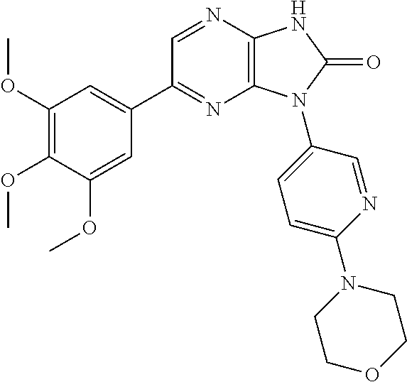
C1(OC)=C(OC)C(OC)=CC(C2=NC3=C(N=C2)NC(=O)N3C2=CC=C(N3CCOCC3)N=C2)=C1
